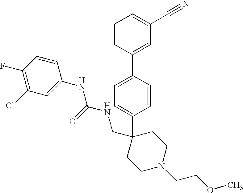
C1=CC(C2=CC(C#N)=CC=C2)=CC=C1C1(CNC(NC2=CC(Cl)=C(F)C=C2)=O)CCN(CCOC)CC1
